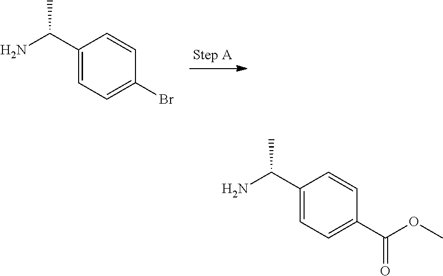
C1(C(N)C)=CC=C(Br)C=C1.C1(C(N)C)=CC=C(C(OC)=O)C=C1
